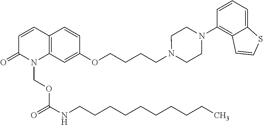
C12=C(C=C(OCCCCN3CCN(C4=C5C(=CC=C4)SC=C5)CC3)C=C1)N(COC(=O)NCCCCCCCCCC)C(=O)C=C2
